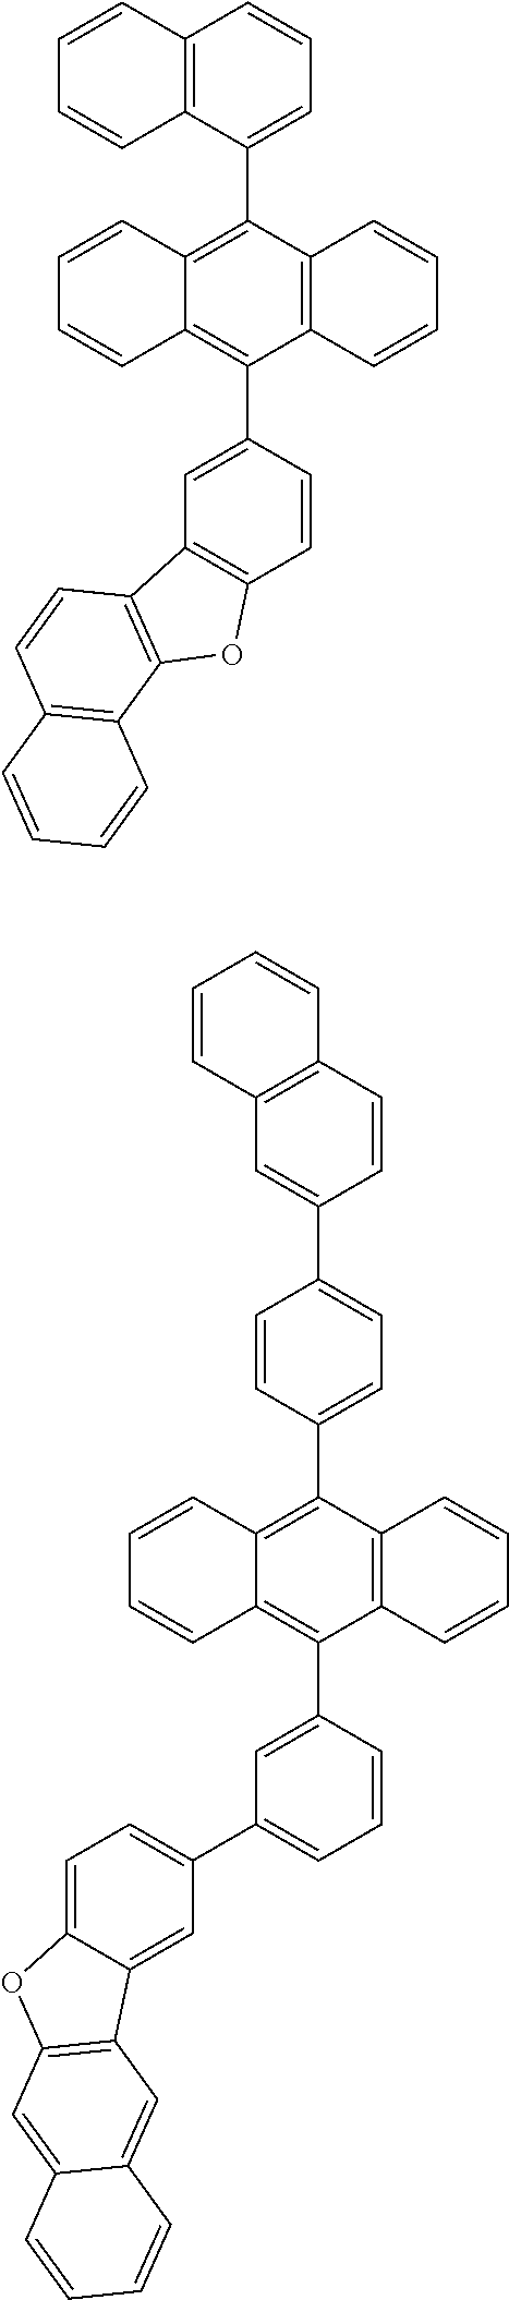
C12=C(C3=CC=CC4=C3C=CC=C4)C3=C(C(C4=CC5=C(C=C4)OC4=C5C=CC5=C4C=CC=C5)=C1C=CC=C2)C=CC=C3.C1(C2=CC=C(C3=CC4=C(C=C3)C=CC=C4)C=C2)=C2C(=C(C3=CC(C4=CC=C5C(=C4)C4=C(O5)C=C5C(=C4)C=CC=C5)=CC=C3)C3=C1C=CC=C3)C=CC=C2
